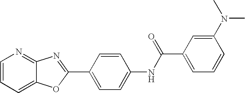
C1=CC=C2C(=N1)N=C(C1=CC=C(NC(=O)C3=CC=CC(N(C)C)=C3)C=C1)O2
